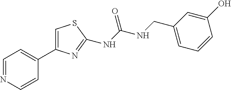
N(C(NCC1=CC=CC(O)=C1)=O)C1=NC(C2=CC=NC=C2)=CS1
